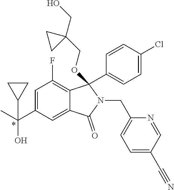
C1=C(C(O)(C)C2CC2)C=C2C(=C1F)C(C1=CC=C(Cl)C=C1)(OCC1(CO)CC1)N(CC1=CC=C(C#N)C=N1)C2=O
